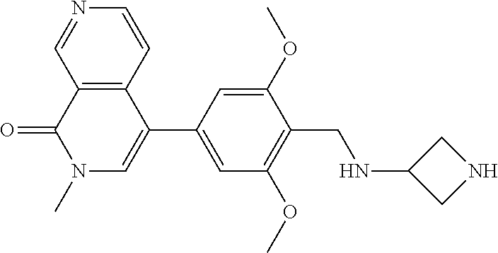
O=C1C2=C(C(C3=CC(OC)=C(CNC4CNC4)C(OC)=C3)=CN1C)C=CN=C2
